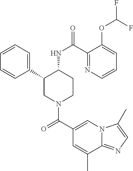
C1(C2CN(C(C3=CN4C(=NC=C4C)C(C)=C3)=O)CCC2NC(=O)C2=NC=CC=C2OC(F)F)=CC=CC=C1
